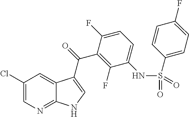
C1(Cl)=CN=C2C(=C1)C(C(=O)C1=C(F)C(NS(C3=CC=C(F)C=C3)(=O)=O)=CC=C1F)=CN2
